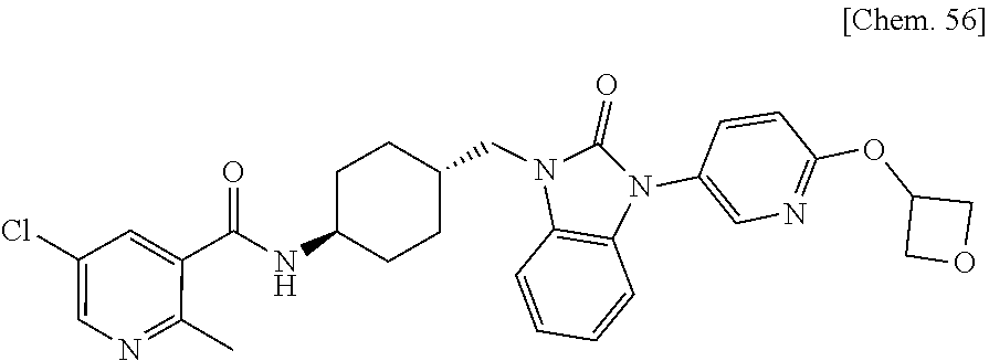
CC1=NC=C(Cl)C=C1C(=O)NC1CCC(CN2C(=O)N(C3=CN=C(OC4COC4)C=C3)C3=C2C=CC=C3)CC1
